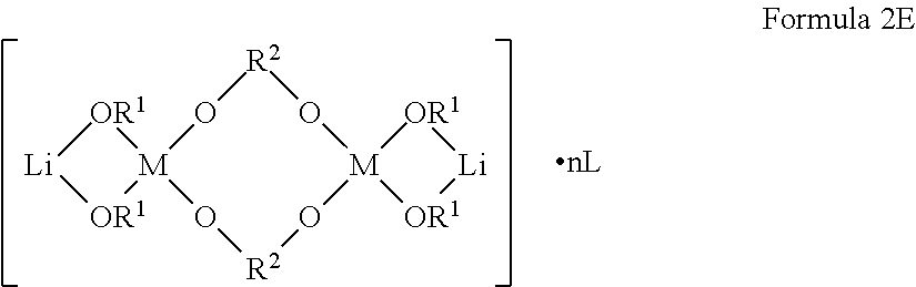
[OR1]1[Li][OR1][M]12O[R2]O[M]1([OR1][Li][OR1]1)O[R2]O2
